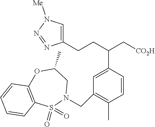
C1=CC(C)=C(CN2CC(C)OC3=C(S2(=O)=O)C=CC=C3)C=C1C(CCC1=CN([Me])N=N1)C[CO2H]
